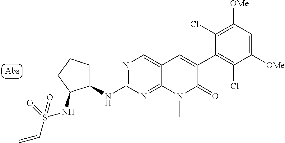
N(C1=NC=C2C(=N1)N(C)C(=O)C(C1=C(Cl)C([OMe])=CC([OMe])=C1Cl)=C2)C1CCCC1NS(C=C)(=O)=O
